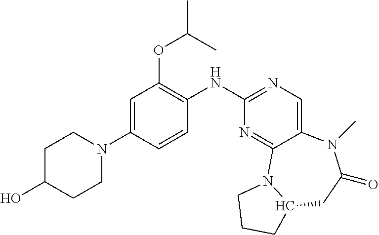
C12=CN=C(NC3=C(OC(C)C)C=C(N4CCC(O)CC4)C=C3)N=C1N1C(CC(=O)N2C)CCC1
